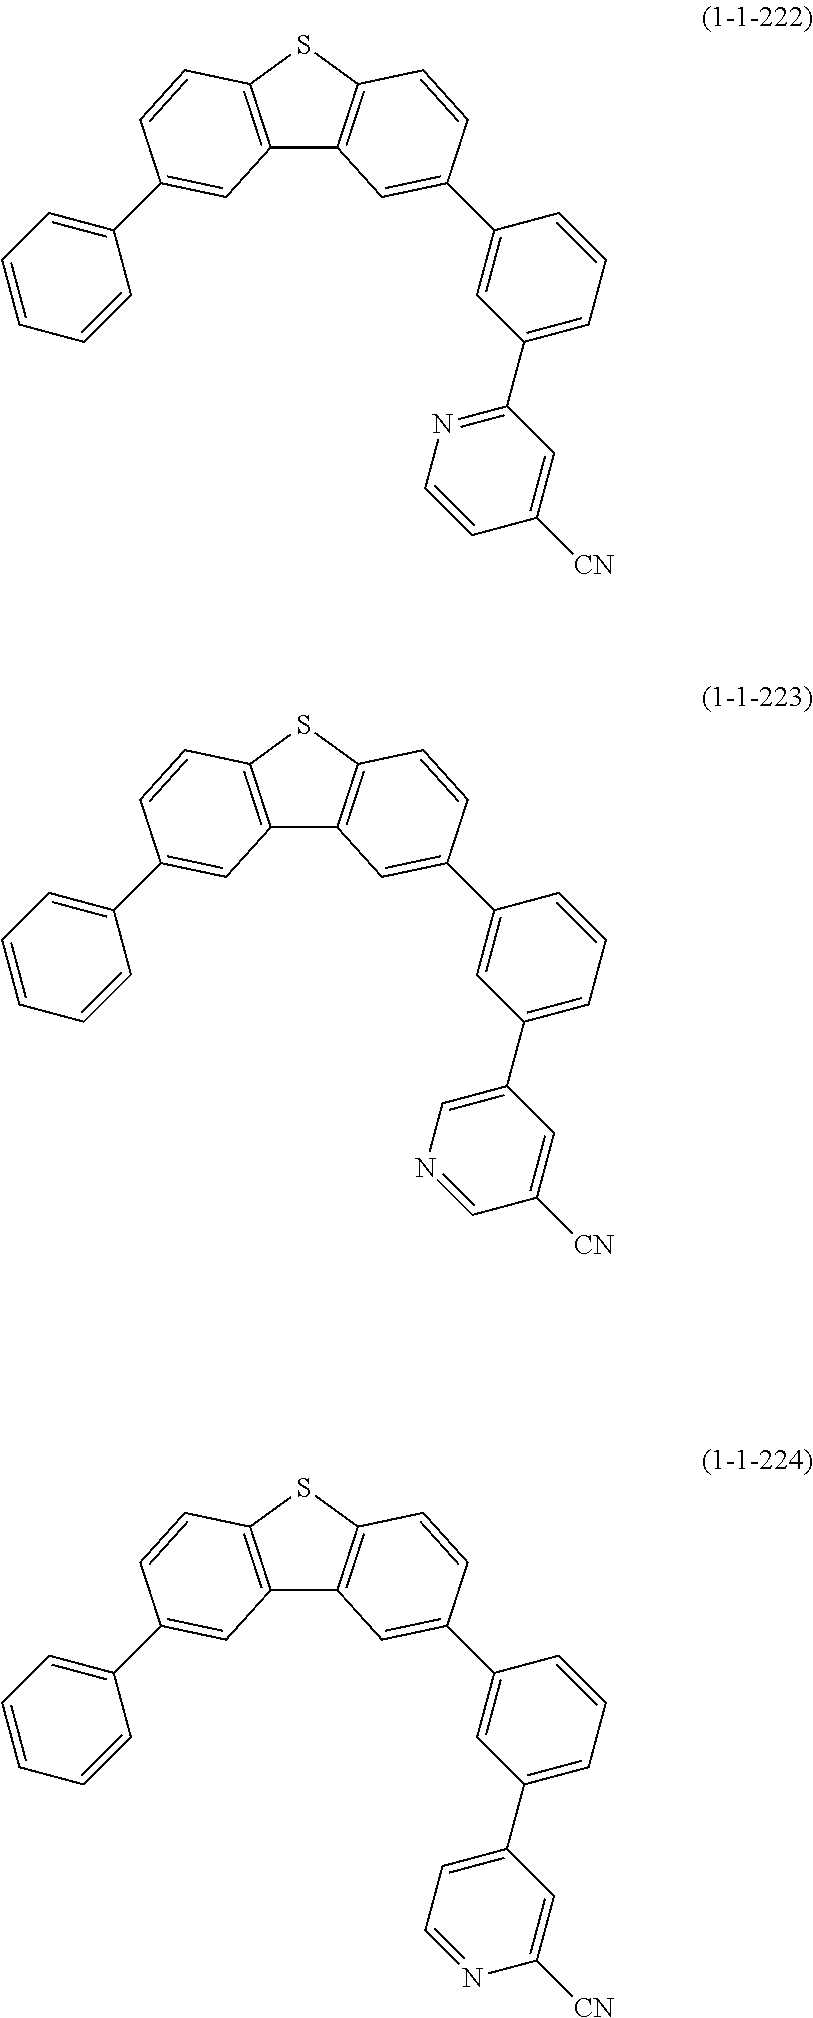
C12=C(SC3=C1C=C(C1=CC(C4=NC=CC([CN])=C4)=CC=C1)C=C3)C=CC(C1=CC=CC=C1)=C2.C12=C(SC3=C1C=C(C1=CC(C4=CN=CC([CN])=C4)=CC=C1)C=C3)C=CC(C1=CC=CC=C1)=C2.C12=C(SC3=C1C=C(C1=CC(C4=CC=NC([CN])=C4)=CC=C1)C=C3)C=CC(C1=CC=CC=C1)=C2
